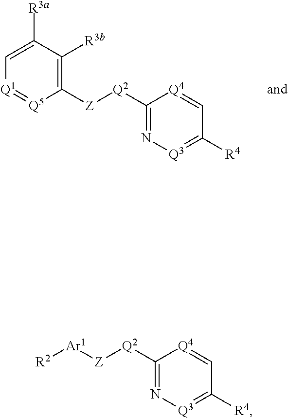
C1([Z][Q2]C2=N[Q3]=C([R4])C=[Q4]2)=C([R3b])C([R3a])=C[Q1]=[Q5]1.[Ar1]([R2])[Z][Q2]C1=N[Q3]=C([R4])C=[Q4]1
